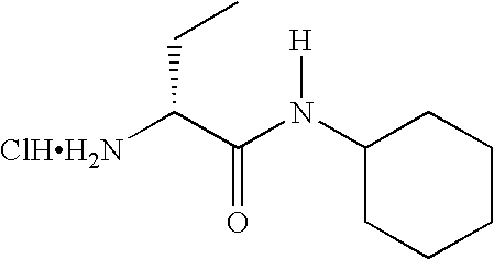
[ClHH2N]C(C(N(C1CCCCC1)[H])=O)CC
